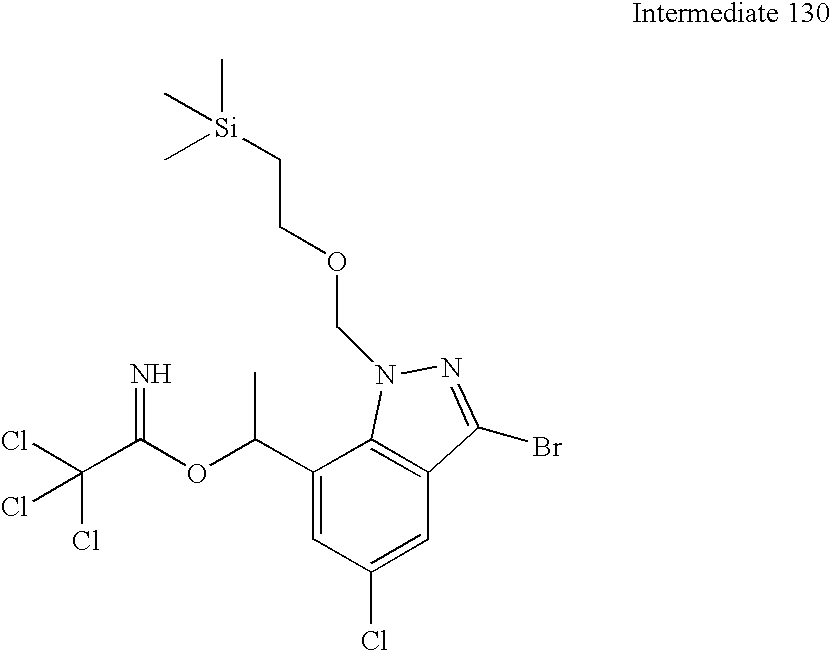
C1=C(C(OC(=N)C(Cl)(Cl)Cl)C)C2=C(C=C1Cl)C(Br)=NN2COCC[Si](C)(C)C
